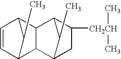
C1=CC2C(C)C1C1C3CC([CH2CH](C)C)C(C21)C3C
